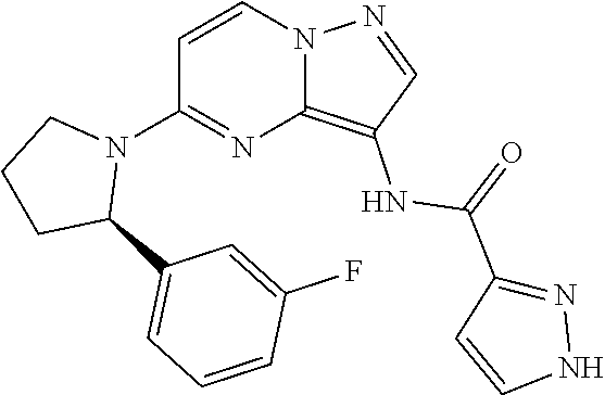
C12=C(NC(C3=NNC=C3)=O)C=NN1C=CC(N1CCCC1C1=CC=CC(F)=C1)=N2
